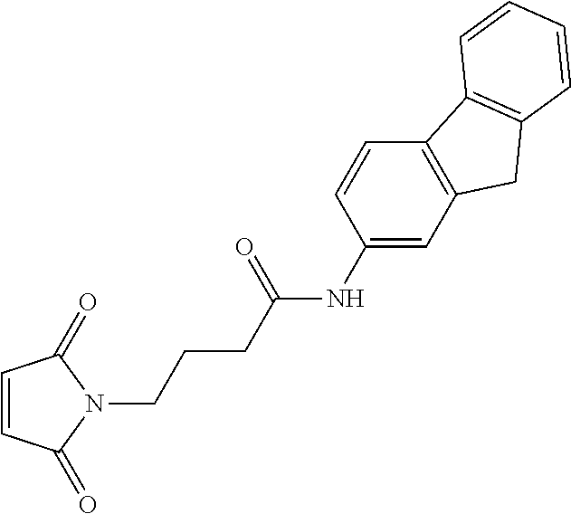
C1=CC(=O)N(CCCC(NC2=CC3=C(C=C2)C2=C(C3)C=CC=C2)=O)C1=O
